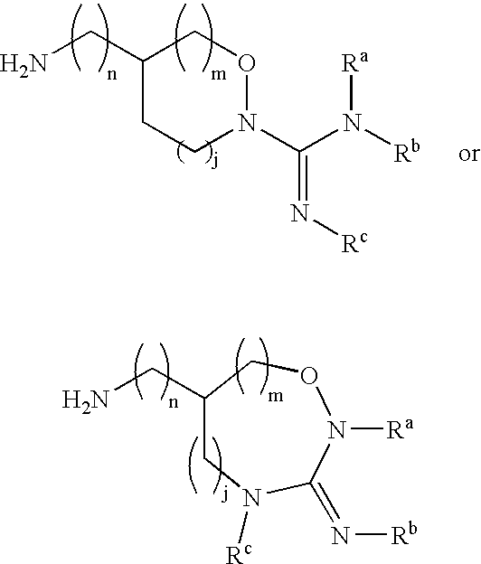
C1(CN)CCN(C(=N[Rc])N([Ra])[Rb])OC1.C1(CN)CN([Rc])C(=N[Rb])N([Ra])OC1
